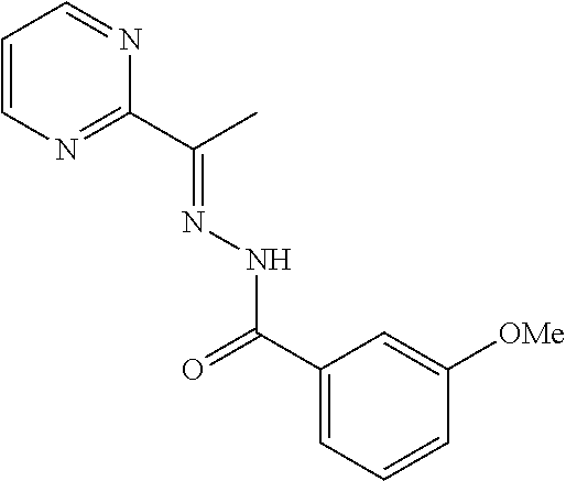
C1=CN=C(C(C)=NNC(=O)C2=CC=CC([OMe])=C2)N=C1
